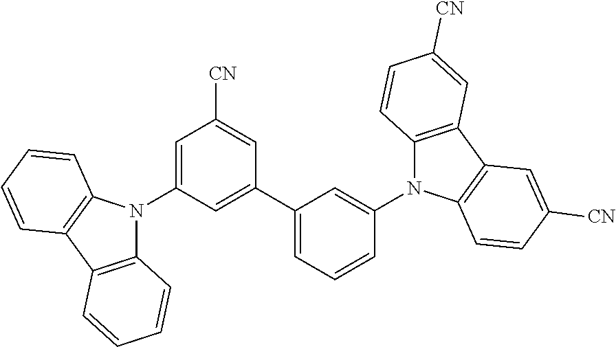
C1=C(N2C3=C(C4=C2C=CC=C4)C=CC=C3)C=C(C2=CC=CC(N3C4=C(C5=C3C=CC([CN])=C5)C=C([CN])C=C4)=C2)C=C1[CN]
